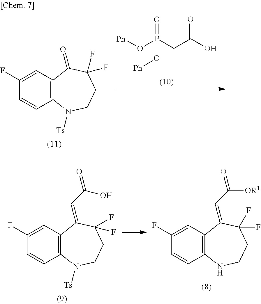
C12=C(C=C(F)C=C1)C(=CC(=O)O)C(F)(F)CCN2[Ts].C12=C(C=C(F)C=C1)C(=CC(=O)[OR1])C(F)(F)CCN2.C12=C(C=C(F)C=C1)C(=O)C(F)(F)CCN2[Ts].[Ph]OP(CC(O)=O)(=O)O[Ph]
